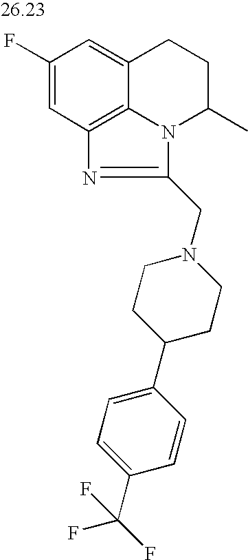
C1(F)=CC2=C3C(=C1)CCC(C)N3C(CN1CCC(C3=CC=C(C(F)(F)F)C=C3)CC1)=N2
